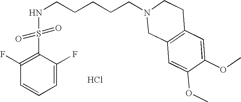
C1(S(NCCCCCN2CC3=C(CC2)C=C(OC)C(OC)=C3)(=O)=O)=C(F)C=CC=C1F.Cl
